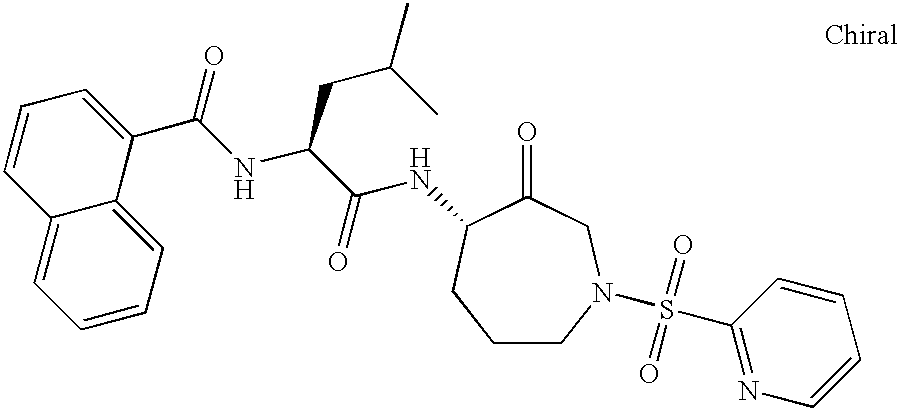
C12=CC=CC=C1C(C(NC(C(NC1C(=O)CN(S(C3=NC=CC=C3)(=O)=O)CCC1)=O)CC(C)C)=O)=CC=C2
